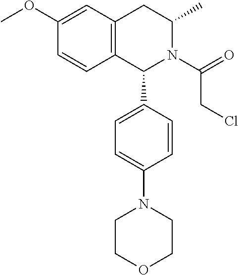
C12=C(CC(C)N(C(=O)CCl)C1C1=CC=C(N3CCOCC3)C=C1)C=C(OC)C=C2
